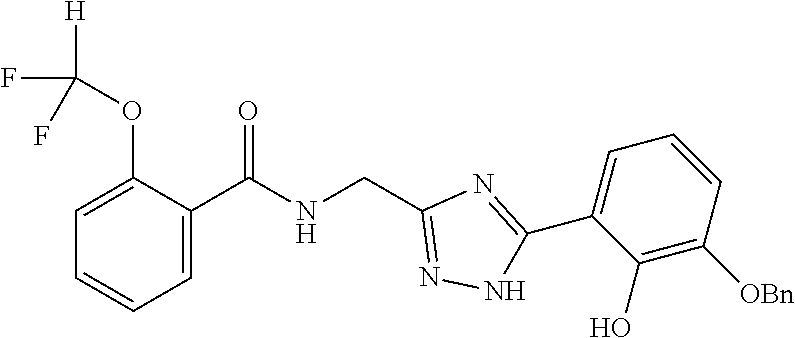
C1=CC=C(C(NCC2=NNC(C3=CC=CC([OBn])=C3O)=N2)=O)C(OC(F)(F)[H])=C1
